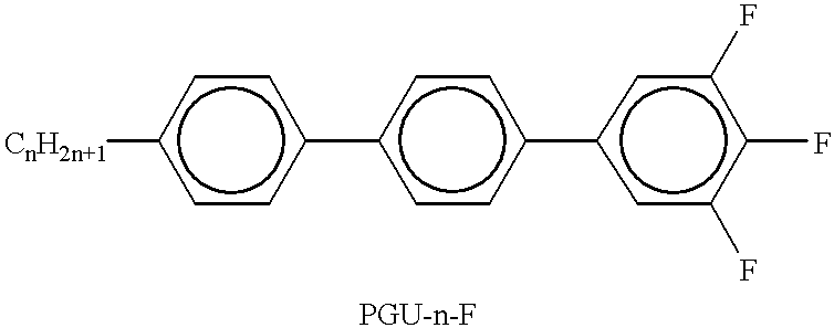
[CnH2n+1]c1ccc(-c2ccc(-c3cc(F)c(F)c(F)c3)cc2)cc1
